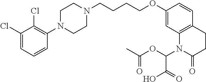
C1(Cl)=CC=CC(N2CCN(CCCCOC3=CC4=C(C=C3)CCC(=O)N4C(OC(C)=O)C(=O)O)CC2)=C1Cl
